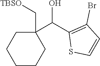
C1(C[TBSO])(C(C2=C(Br)C=CS2)O)CCCCC1
